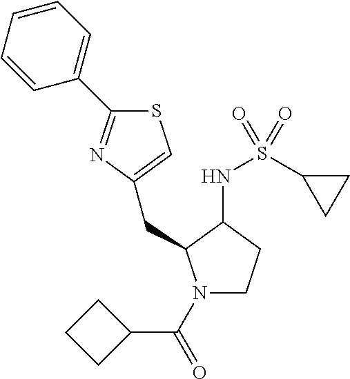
S1C(C2=CC=CC=C2)=NC(CC2N(C(C3CCC3)=O)CCC2NS(C2CC2)(=O)=O)=C1
